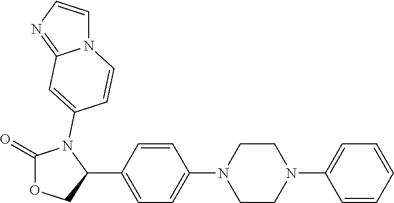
O1C(=O)N(C2=CC3=NC=CN3C=C2)C(C2=CC=C(N3CCN(C4=CC=CC=C4)CC3)C=C2)C1
